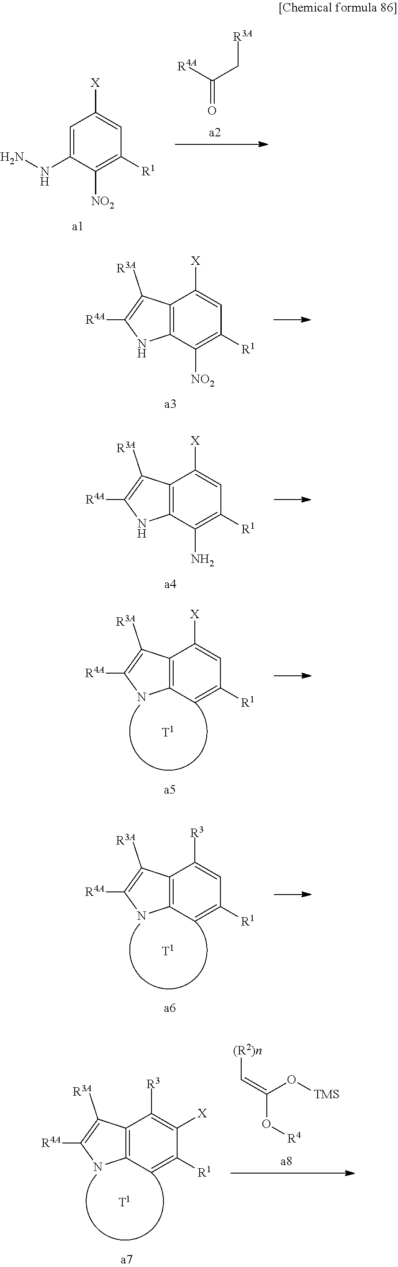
[R4A]C(C[R3A])=O.C1=C(NN)C([NO2])=C([R1])C=C1[X].C12=C(C([NO2])=C([R1])C=C1[X])NC([R4A])=C2[R3A].C12=C(C(N)=C([R1])C=C1[X])NC([R4A])=C2[R3A].C12=C(C=C([R1])C=C1[X])NC([R4A])=C2[R3A].C12=C(C=C([R1])C=C1[R3])NC([R4A])=C2[R3A].C12=C(C=C([R1])C([X])=C1[R3])NC([R4A])=C2[R3A].[(R2)n]C=C(O[TMS])O[R4]
